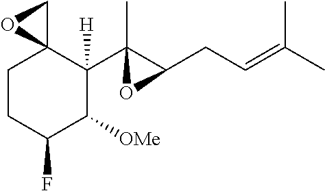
C1CC(F)C([OMe])C(C2(C)C(CC=C(C)C)O2)([H])C12CO2
